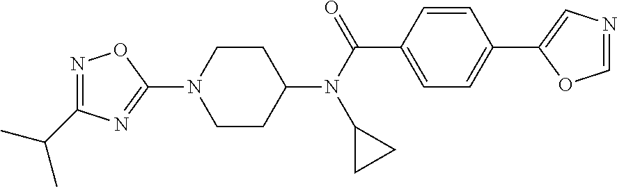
N1(C2=NC(C(C)C)=NO2)CCC(N(C2CC2)C(C2=CC=C(C3=CN=CO3)C=C2)=O)CC1
